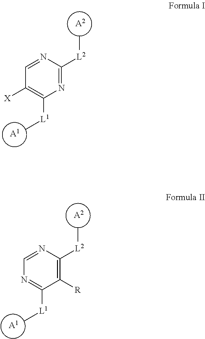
[A2].C[L2]C1=NC([L1]C)=C([X])C=N1.[A1].[A2].C[L2]C1=C([R])C([L1]C)=NC=N1.[A1]
